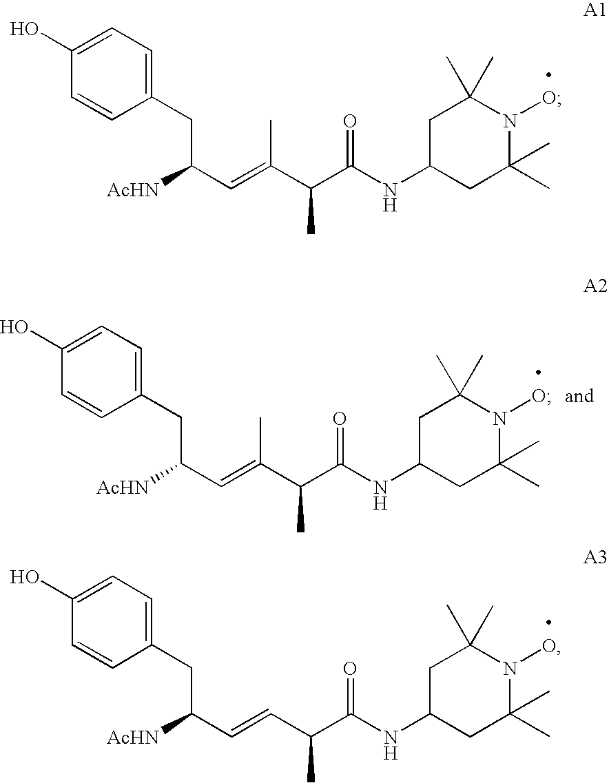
C1(CC(C=C(C(C(NC2CC(C)(C)N(O)C(C)(C)C2)=O)C)C)[AcHN])=CC=C(O)C=C1.C1(CC(C=CC(C(NC2CC(C)(C)N(O)C(C)(C)C2)=O)C)[AcHN])=CC=C(O)C=C1.C1(CC(C=C(C(C(NC2CC(C)(C)N(O)C(C)(C)C2)=O)C)C)[AcHN])=CC=C(O)C=C1
